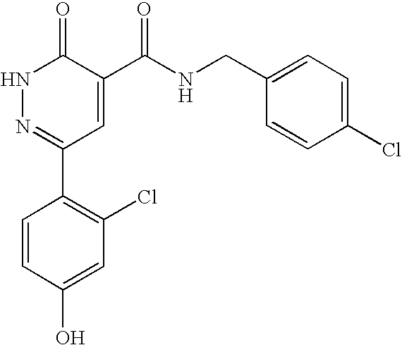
N1N=C(C2=C(Cl)C=C(O)C=C2)C=C(C(NCC2=CC=C(Cl)C=C2)=O)C1=O
